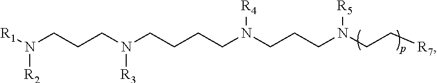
[R3]N(CCCCN([R4])CCCN([R5])CC[R7])CCCN([R2])[R1]
